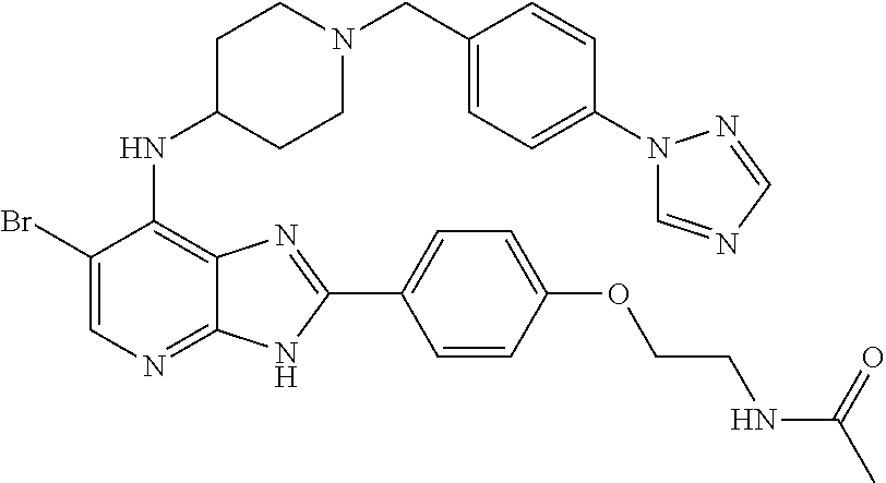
C1(Br)=CN=C2C(=C1NC1CCN(CC3=CC=C(N4C=NC=N4)C=C3)CC1)N=C(C1=CC=C(OCCNC(C)=O)C=C1)N2
